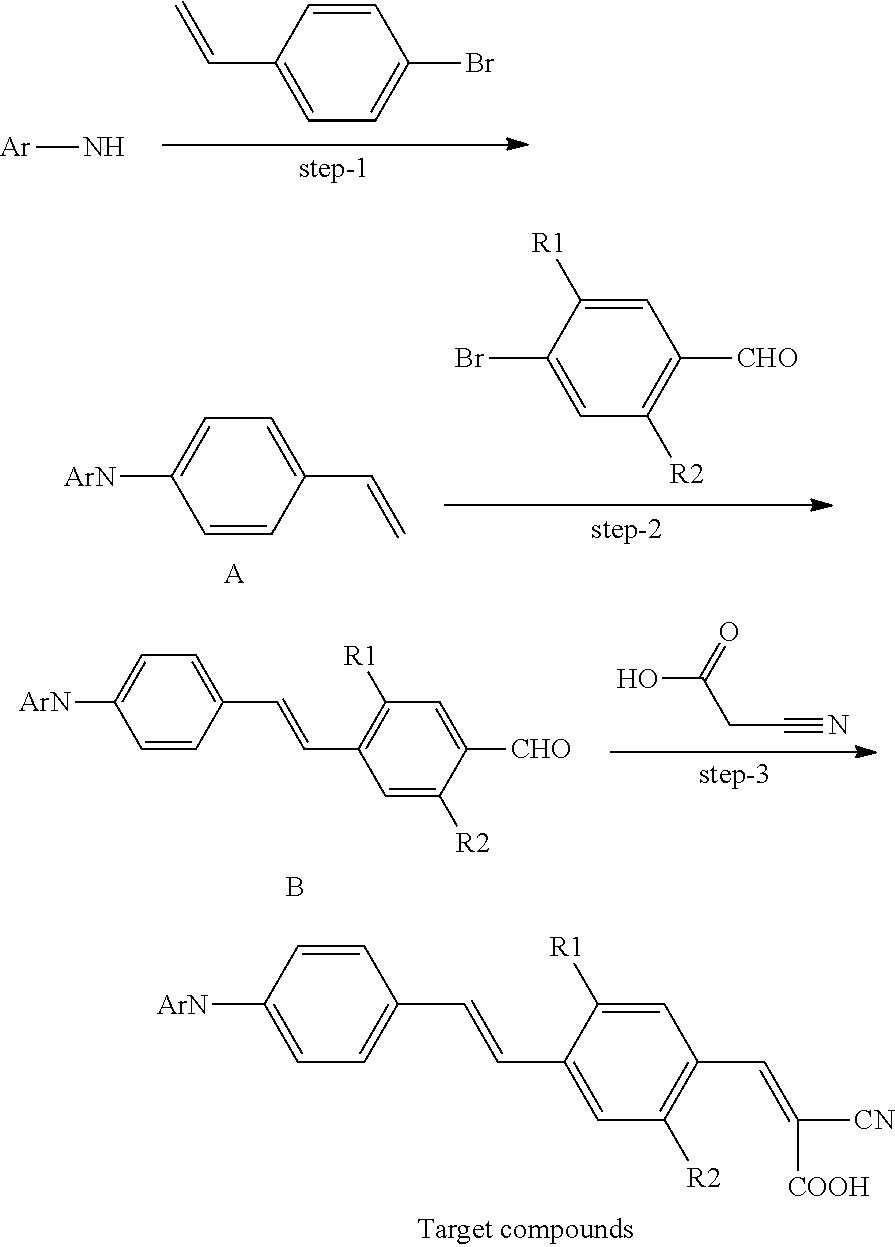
C1=C([ArN])C=CC(C=CC2=CC([R2])=C(C=C([CN])[COOH])C=C2[R1])=C1.C1=C(C=C)C=CC(Br)=C1.[Ar]N.C1=CC(C=C)=CC=C1[ArN].[A].C1=C(Br)C([R1])=CC([CHO])=C1[R2].OC(=O)CC#N.C1=CC(C=CC2=C([R1])C=C([CHO])C([R2])=C2)=CC=C1[ArN].B
